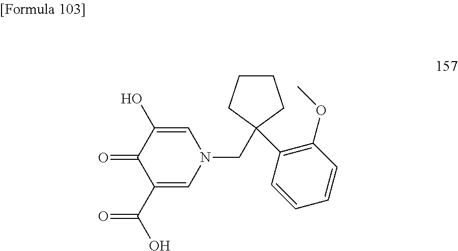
C1=C(O)C(=O)C(C(O)=O)=CN1CC1(C2=C(OC)C=CC=C2)CCCC1
